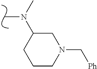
C1(N(C)C)CCCN(C[Ph])C1
